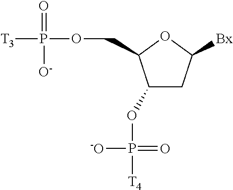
[T3]P(=O)([O-])OCC1C(OP([-O])(=O)[T4])CC([Bx])O1
